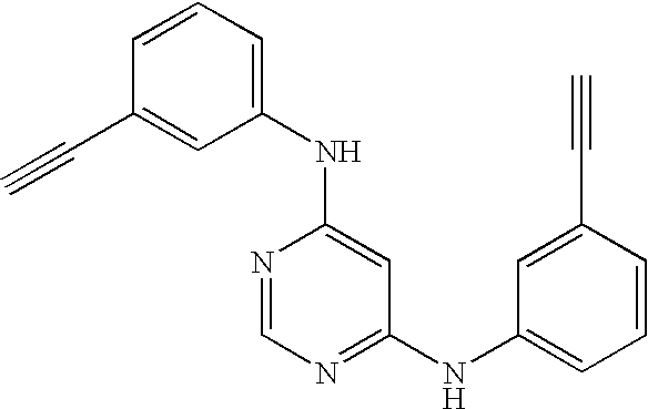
C1=CC(C#C)=CC(NC2=CC(NC3=CC=CC(C#C)=C3)=NC=N2)=C1
